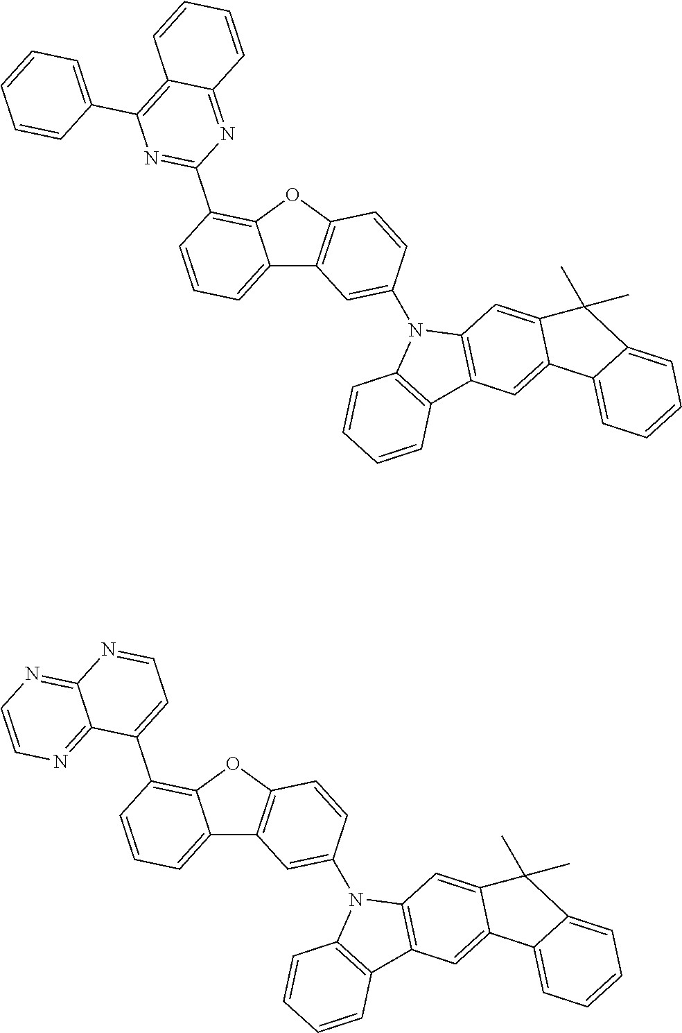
C12=CC=CC(C3=NC(C4=CC=CC=C4)=C4C(=N3)C=CC=C4)=C1OC1=C2C=C(N2C3=C(C4=C2C=C2C(=C4)C4=CC=CC=C4C2(C)C)C=CC=C3)C=C1.C12=CC=CC(C3=CC=NC4=NC=CN=C34)=C1OC1=C2C=C(N2C3=C(C4=C2C=C2C(=C4)C4=CC=CC=C4C2(C)C)C=CC=C3)C=C1
